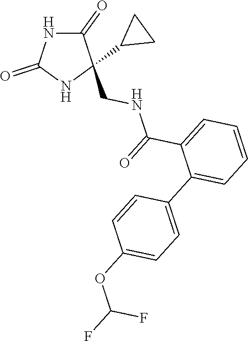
C1(=O)NC(=O)NC1(CNC(C1=CC=CC=C1C1=CC=C(OC(F)F)C=C1)=O)C1CC1
